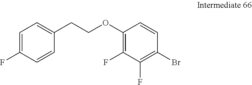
C1=C(F)C=CC(CCOC2=C(F)C(F)=C(Br)C=C2)=C1
